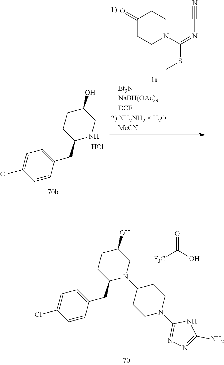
C1(Cl)=CC=C(CC2NCC(O)CC2)C=C1.Cl.C1(=O)CCN(C(=NC#N)SC)CC1.C1(Cl)=CC=C(CC2N(C3CCN(C4=NN=C(N)N4)CC3)CC(O)CC2)C=C1.[F3C]C(O)=O
